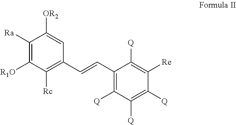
C1([Ra])=C([R1O])C([Rc])=C(C=CC2=C([Q])C([Q])=C([Q])C([Re])=C2[Q])C=C1[OR2]
